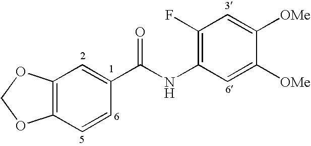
C1(F)=C(NC(C2=CC3=C(C=C2)OCO3)=O)C=C([OMe])C([OMe])=C1
